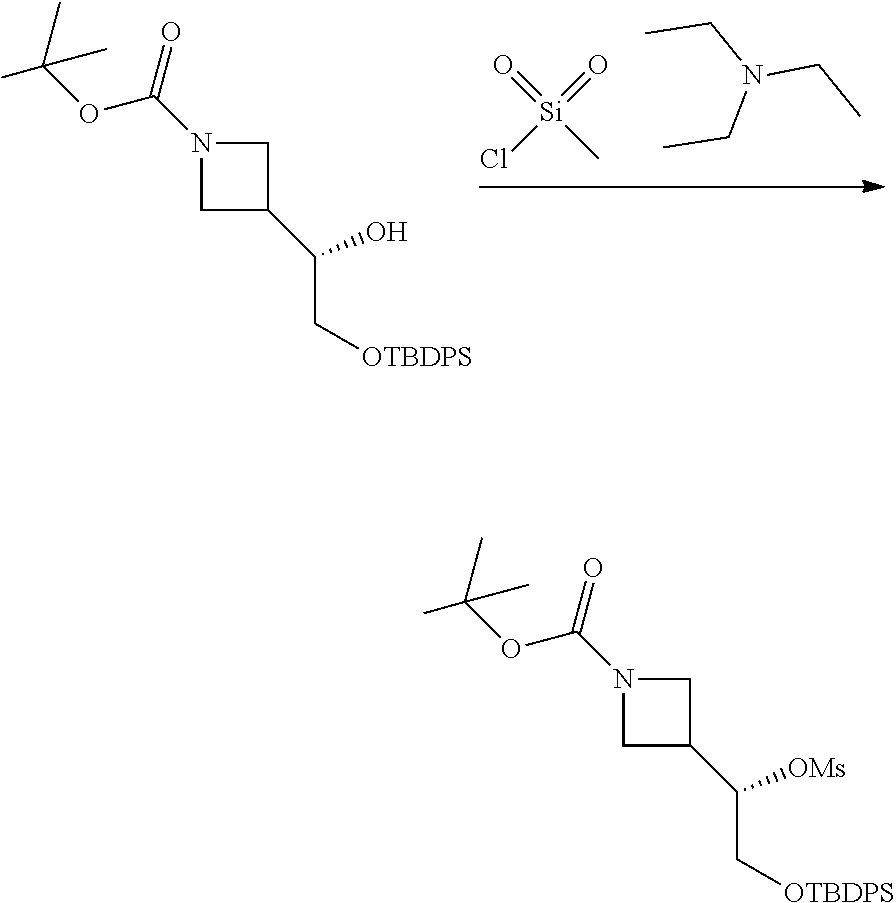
N1(C(=O)OC(C)(C)C)CC(C(C[OTBDPS])O)C1.[Si](=O)(C)(Cl)=O.CCN(CC)CC.N1(C(=O)OC(C)(C)C)CC(C(C[OTBDPS])[OMs])C1
